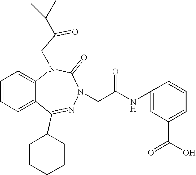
C1=CC=C2C(=C1)N(CC(=O)C(C)C)C(=O)N(CC(NC1=CC(C(O)=O)=CC=C1)=O)N=C2C1CCCCC1
